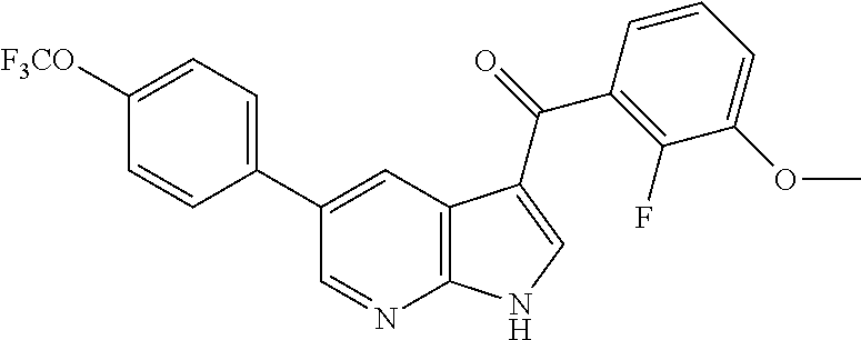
C1=CC(C2=CC3=C(N=C2)NC=C3C(C2=C(F)C(OC)=CC=C2)=O)=CC=C1[F3CO]
